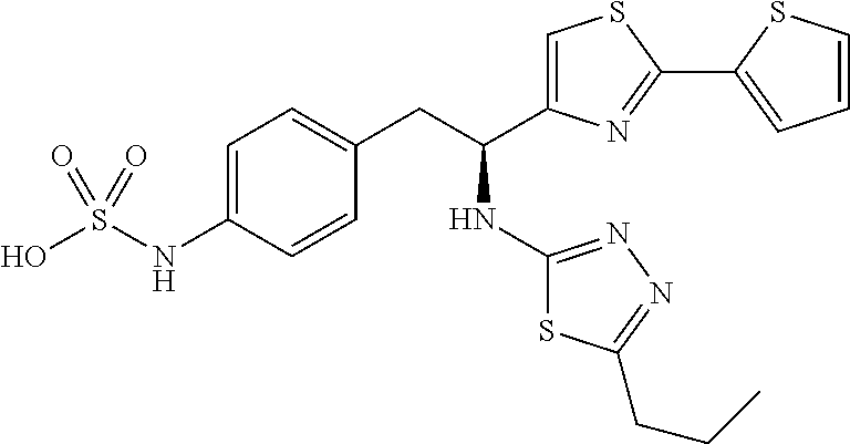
C1=C(NS(O)(=O)=O)C=CC(CC(C2=CSC(C3=CC=CS3)=N2)NC2=NN=C(CCC)S2)=C1
